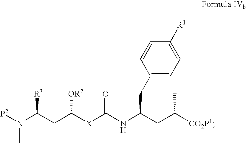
[X](C(NC(CC([CO2P1])C)CC1=CC=C([R1])C=C1)=O)C(CC(N([P2])C)[R3])[OR2]
